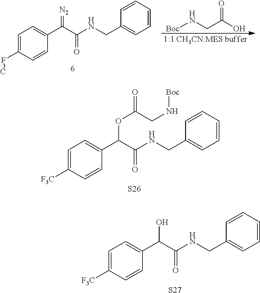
C1=C([F3C])C=CC(C(C(NCC2=CC=CC=C2)=O)OC(=O)CN[Boc])=C1.[S26].C1=C([F3C])C=CC(C(C(NCC2=CC=CC=C2)=O)O)=C1.[S27].C1=C([F3C])C=CC(C(C(NCC2=CC=CC=C2)=O)=[N2])=C1.[Boc]NCC(O)=O
